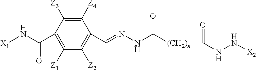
[(CH2)n](C(NN[X2])=O)C(NN=CC1=C([Z2])C([Z1])=C(C(N[X1])=O)C([Z3])=C1[Z4])=O
